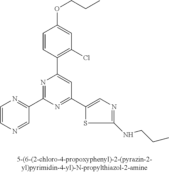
C1=CC(C2=CC(C3=CN=C(NCCC)S3)=NC(C3=NC=CN=C3)=N2)=C(Cl)C=C1OCCC
